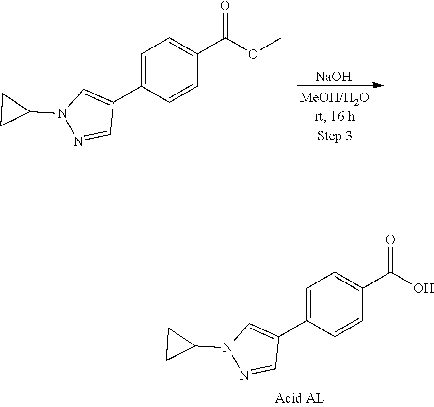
C1=C(C2=CN(C3CC3)N=C2)C=CC(C(O)=O)=C1.[NaOH].C1=C(C2=CN(C3CC3)N=C2)C=CC(C(OC)=O)=C1
